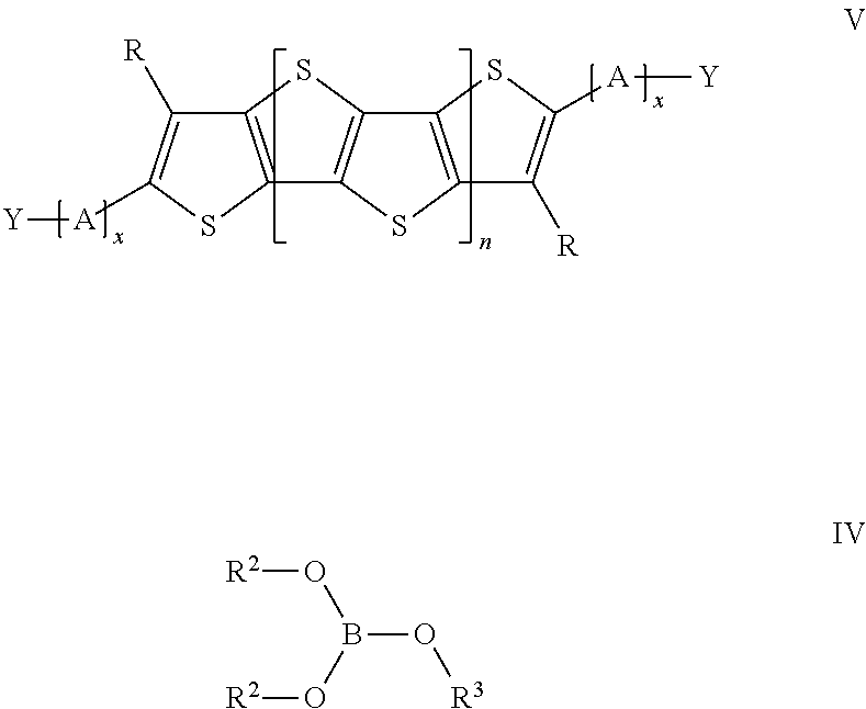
C12=C(SC([A][Y])=C1[R])C1=C(S2)C2=C(S1)C([R])=C([A][Y])S2.B(O[R2])(O[R2])O[R3]
